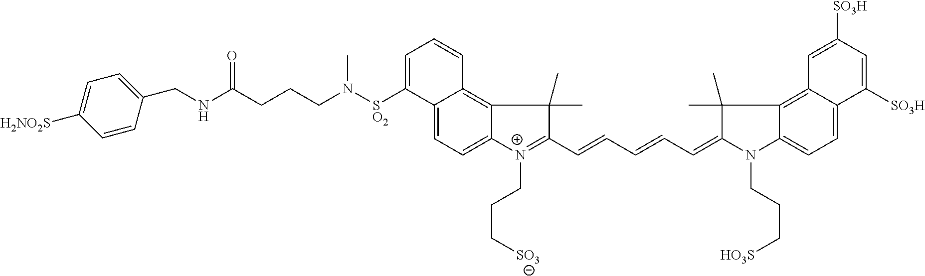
C1=C([SO2]N(CCCC(NCC2=CC=C([H2NO2S])C=C2)=O)C)C2=CC=C3C(=C2C=C1)C(C)(C)C(C=CC=CC=C1C(C)(C)C2=C4C(=CC=C2N1CCC[HO3S])C([SO3H])=CC([SO3H])=C4)=[N+]3CCC[SO3]
